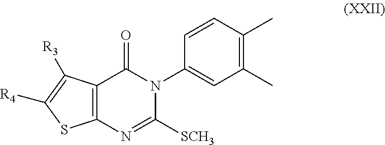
C12=C(N=C([SCH3])N(C3=CC(C)=C(C)C=C3)C1=O)SC([R4])=C2[R3]
